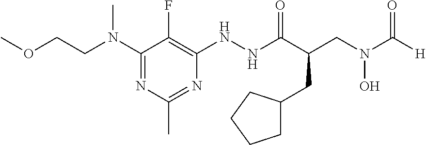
C1(N(CCOC)C)=NC(C)=NC(NNC(C(CN(C([H])=O)O)CC2CCCC2)=O)=C1F
